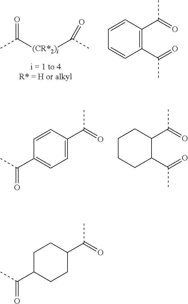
CC([(CR*2)i]C(C)=O)=O.C1=CC=CC(C(=O)C)=C1C(=O)C.C1=CC(C(C)=O)=CC=C1C(=O)C.C1CCCC(C(=O)C)C1C(=O)C.C1CC(C(C)=O)CCC1C(=O)C
